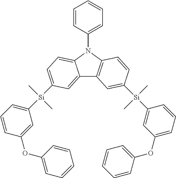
C12=CC([Si](C3=CC=CC(OC4=CC=CC=C4)=C3)(C)C)=CC=C1N(C1=CC=CC=C1)C1=C2C=C([Si](C2=CC(OC3=CC=CC=C3)=CC=C2)(C)C)C=C1
